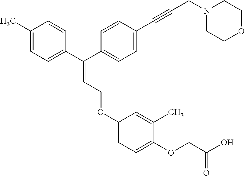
N1(CC#CC2=CC=C(C(C3=CC=C(C)C=C3)=CCOC3=CC=C(OCC(=O)O)C(C)=C3)C=C2)CCOCC1
